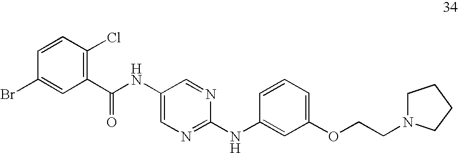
C1(C(NC2=CN=C(NC3=CC(OCCN4CCCC4)=CC=C3)N=C2)=O)=C(Cl)C=CC(Br)=C1
